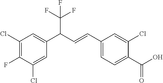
C1(Cl)=C(F)C(Cl)=CC(C(C=CC2=CC=C(C(O)=O)C(Cl)=C2)C(F)(F)F)=C1
